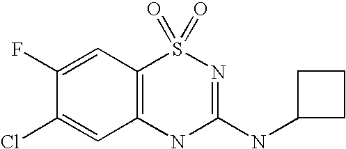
C12=C(NC(NC3CCC3)=NS1(=O)=O)C=C(Cl)C(F)=C2
